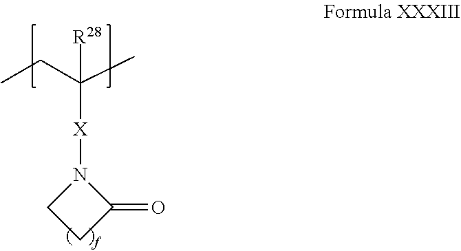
C1(=O)N([X]C(C)(CC)[R28])CC1
